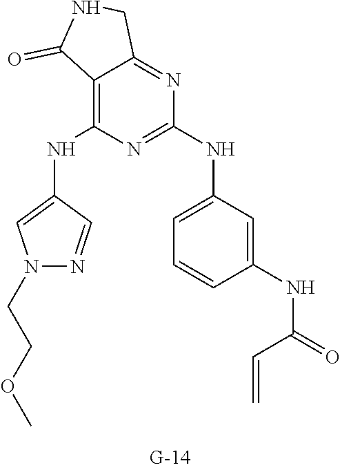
N1(CCOC)N=CC(NC2=C3C(=NC(NC4=CC=CC(NC(C=C)=O)=C4)=N2)CNC3=O)=C1
